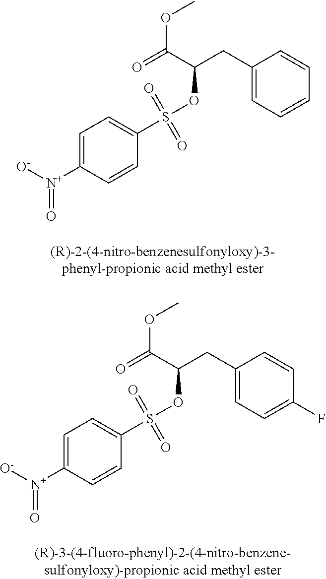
[O-][N+](C1=CC=C(S(OC(C(OC)=O)CC2=CC=CC=C2)(=O)=O)C=C1)=O.[O-][N+](C1=CC=C(S(OC(C(OC)=O)CC2=CC=C(F)C=C2)(=O)=O)C=C1)=O
